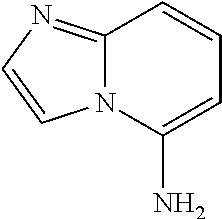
C1(N)=CC=CC2=NC=CN12
